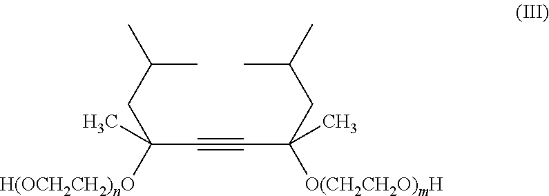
CC(CC(C#CC([O(CH2CH2O)mH])(CC(C)C)C)([H(OCH2CH2)nO])C)C
